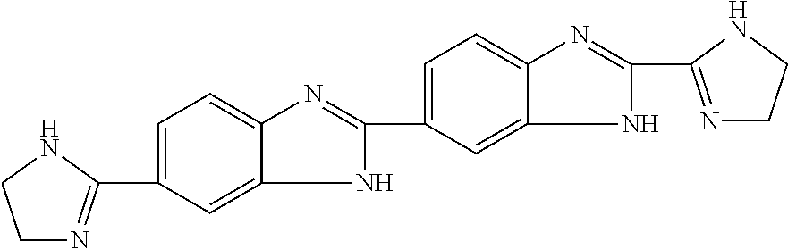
C1(C2=NCCN2)=NC2=CC=C(C3=NC4=CC=C(C5=NCCN5)C=C4N3)C=C2N1
